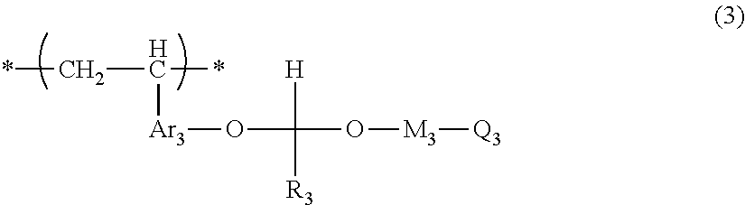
[H]C([R3])(O[M3][Q3])O[Ar3]C(C*)*
